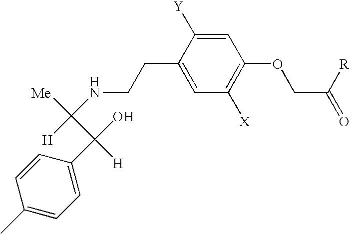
C1(C)=CC=C(C(C([H])(NCCC2=CC([X])=C(OCC([R])=O)C=C2[Y])[Me])([H])O)C=C1
